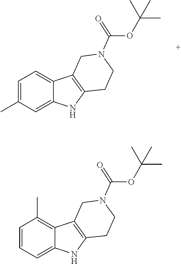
C1=C(C)C=C2C(=C1)C1=C(N2)CCN(C(OC(C)(C)C)=O)C1.C1=CC=C2C(=C1C)C1=C(N2)CCN(C(OC(C)(C)C)=O)C1
